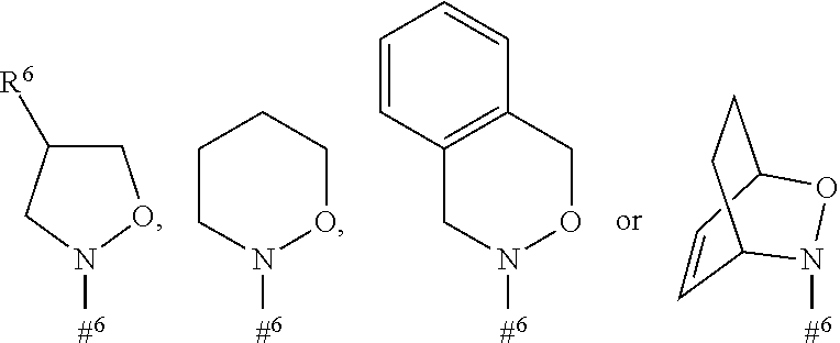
C1C([R6])CN([#6])O1.N1([#6])OCCCC1.N1([#6])OCC2=C(C1)C=CC=C2.C1=CC2CCC1N([#6])O2
